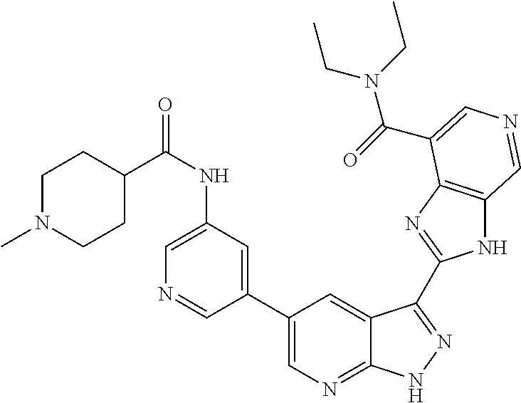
C1(NC(=O)C2CCN(C)CC2)=CN=CC(C2=CN=C3C(=C2)C(C2=NC4=C(N2)C=NC=C4C(=O)N(CC)CC)=NN3)=C1
